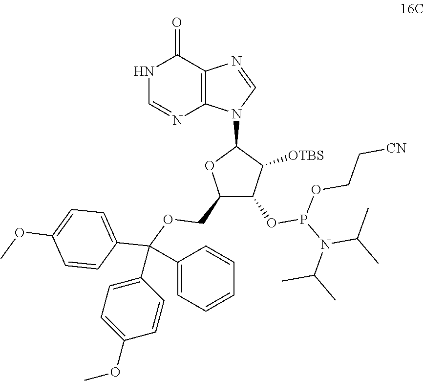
C12=C(N(C3OC(COC(C4=CC=C(OC)C=C4)(C4=CC=CC=C4)C4=CC=C(OC)C=C4)C(OP(N(C(C)C)C(C)C)OCC[CN])C3[OTBS])C=N1)N=CNC2=O
